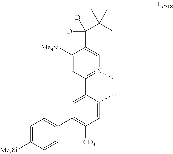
C1(C2=CC=C([Me3Si])C=C2)=C([CD3])C=C(C)C(C2=N(C)C=C(C([D])([D])C(C)(C)C)C([Me3Si])=C2)=C1
